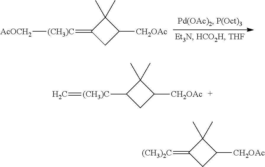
[AcOCH2][(CH3)C]=C1CC([CH2OAc])C1(C)C.C=[(CH3)C]C1CC([CH2OAc])C1(C)C.C1(=[(CH3)2C])CC([CH2OAc])C1(C)C
